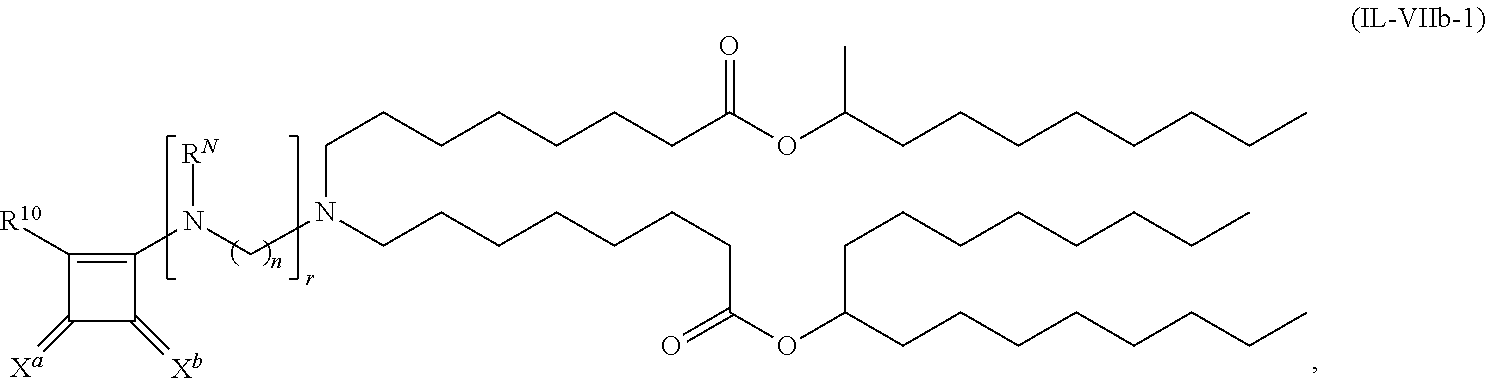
C1(N(CN(CCCCCCCC(OC(CCCCCCCC)CCCCCCCC)=O)CCCCCCCC(OC(CCCCCCCC)C)=O)[RN])=C([R10])C(=[Xa])C1=[Xb]
